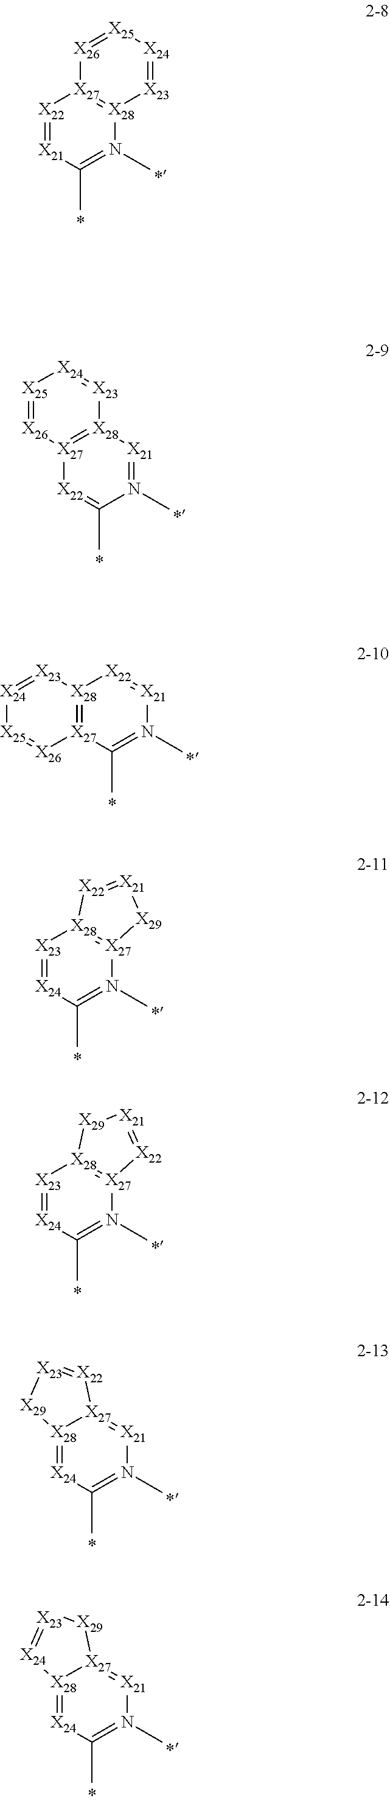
[X28]12=[X27](C(C)=N(C)[X21]=[X22]1)[X26]=[X25][X24]=[X23]2.[X22]1=[X21]C(C)=N(C)[X28]2=[X27]1[X26]=[X25][X24]=[X23]2.[X27]12=[X28]([X21]=N(C)C(C)=[X22]1)[X23]=[X24][X25]=[X26]2.[X23]1=[X24]C(C)=N(C)[X27]2=[X28]1[X22]=[X21][X29]2.[X23]1=[X24]C(C)=N(C)[X27]2=[X28]1[X29][X21]=[X22]2.[X28]12=[X24]C(C)=N(C)[X21]=[X27]1[X22]=[X23][X29]2.[X28]12=[X24]C(C)=N(C)[X21]=[X27]1[X29][X23]=[X24]2
